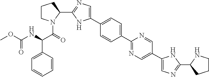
N1=C(C2=CC=C(C3=CN=C(C4N(C(C(C5=CC=CC=C5)NC(OC)=O)=O)CCC4)N3)C=C2)N=CC(C2=CN=C(C3NCCC3)N2)=C1
